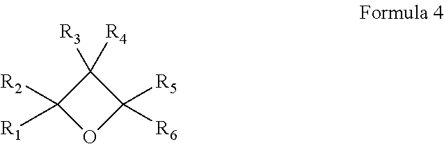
C1([R3])([R4])C([R1])([R2])OC1([R5])[R6]
